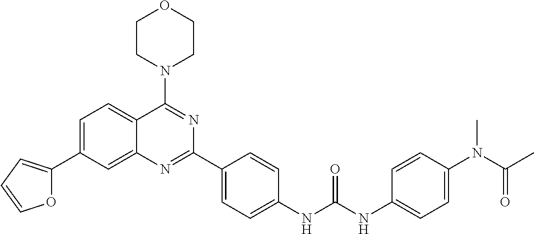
C1=C(C2=CC=CO2)C=C2C(=C1)C(N1CCOCC1)=NC(C1=CC=C(NC(NC3=CC=C(N(C(C)=O)C)C=C3)=O)C=C1)=N2
